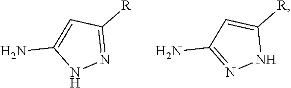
N1=C([R])C=C(N)N1.N1C([R])=CC(N)=N1
